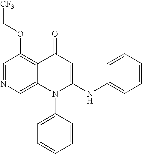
C1=NC=C2C(=C1OC[CF3])C(=O)C=C(NC1=CC=CC=C1)N2C1=CC=CC=C1
